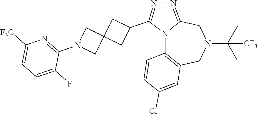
N12C3=C(CN(C(C)(C)[CF3])CC1=NN=C2C1CC2(C1)CN(C1=NC([F3C])=CC=C1F)C2)C=C(Cl)C=C3
